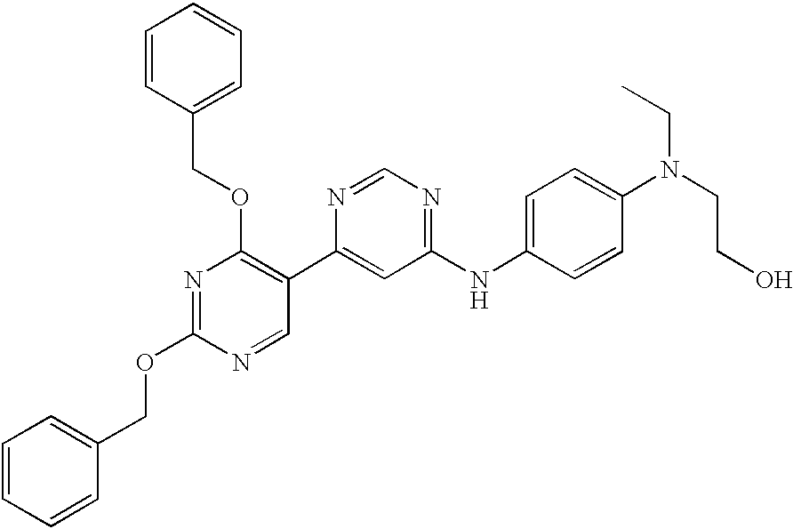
C1=CC=CC(COC2=NC(OCC3=CC=CC=C3)=C(C3=CC(NC4=CC=C(N(CC)CCO)C=C4)=NC=N3)C=N2)=C1
